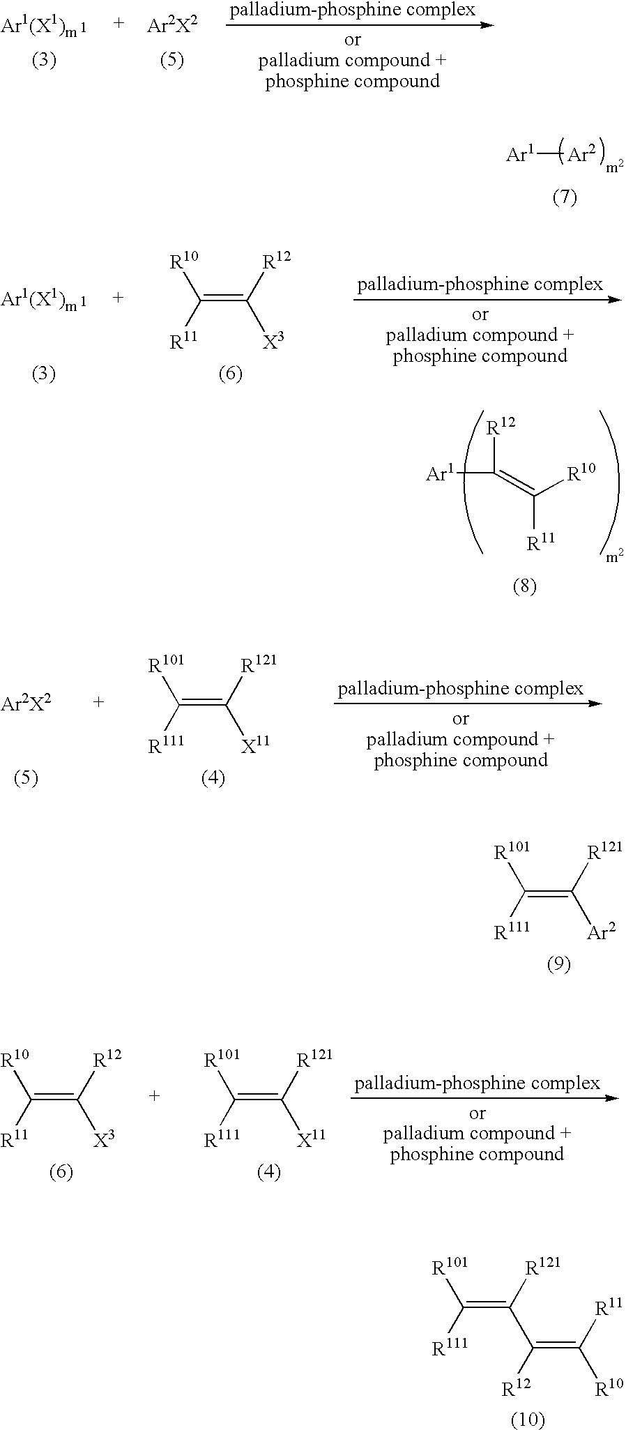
[Ar1][Ar2].[Ar1]C([R12])=C([R10])[R11].C(=C([R121])[X11])([R111])[R101].C(=C([R121])[Ar2])([R111])[R101].C(=C([R12])[X3])([R11])[R10].C(=C([R121])[X11])([R111])[R101].C(=C([R121])C(=C([R11])[R10])[R12])([R111])[R101].C(=C([R12])[X3])([R11])[R10]
